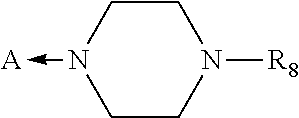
C1N(->[A])CCN([R8])C1
